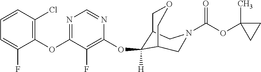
C1(OC2=NC=NC(OC3([H])C4COCC3CN(C(OC3(C)CC3)=O)C4)=C2F)=C(Cl)C=CC=C1F
